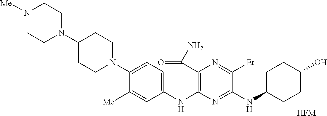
[HFM].C1(N2CCN([Me])CC2)CCN(C2=CC=C(NC3=C(C(=O)N)N=C([Et])C(NC4CCC(O)CC4)=N3)C=C2[Me])CC1
